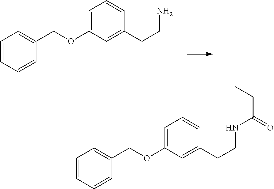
C1=CC=CC(COC2=CC=CC(CCN)=C2)=C1.C1=CC=CC(COC2=CC=CC(CCNC(CC)=O)=C2)=C1
